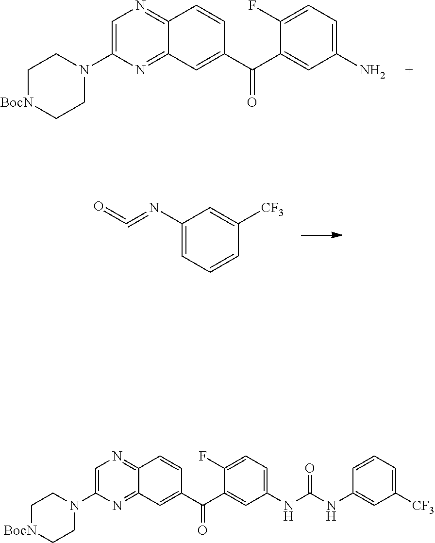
C1=C(N2CC[BocN]CC2)N=C2C(=N1)C=CC(C(C1=CC(NC(NC3=CC([CF3])=CC=C3)=O)=CC=C1F)=O)=C2.C1=C(N2CC[BocN]CC2)N=C2C(=N1)C=CC(C(C1=CC(N)=CC=C1F)=O)=C2.C1(N=C=O)=CC=CC([CF3])=C1
